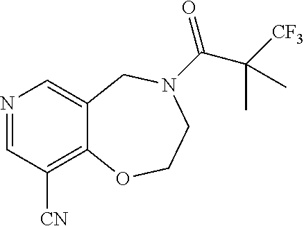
N1=CC([CN])=C2C(=C1)CN(C(=O)C([CF3])(C)C)CCO2
